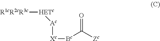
[R1cR2cR3c][HETc][Ac][Xc][Bc]C([Zc])=O
